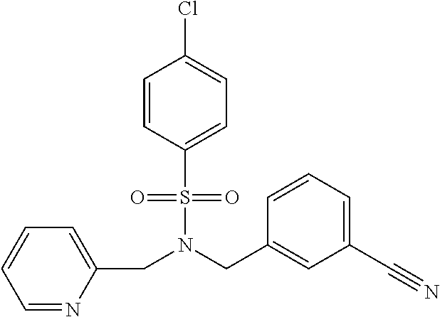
N(S(C1=CC=C(Cl)C=C1)(=O)=O)(CC1=CC(C#N)=CC=C1)CC1=CC=CC=N1
